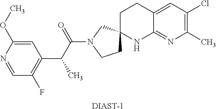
C1=NC(OC)=CC(C(C(N2CCC3(C2)CCC2=CC(Cl)=C(C)N=C2N3)=O)C)=C1F.[DIAST-1]
